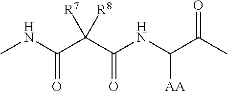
CNC(C(C(NC(C(C)=O)[AA])=O)([R7])[R8])=O
